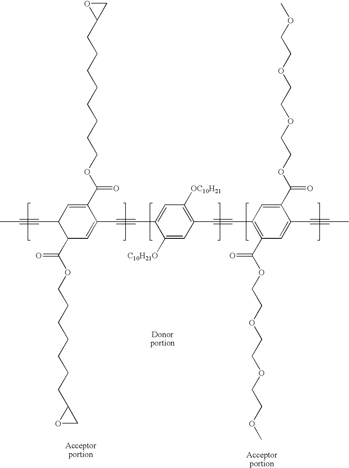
C1=C(C(OCCCCCCCCC2CO2)=O)C(C#CC2=CC([OC10H21])=C(C#CC3=C(C(OCCOCCOCCOC)=O)C=C(C#CC)C(C(OCCOCCOCCOC)=O)=C3)C=C2[C10H21O])=CC(C(OCCCCCCCC2CO2)=O)C1C#CC
